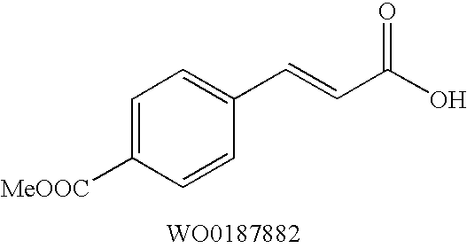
C1=C([MeOOC])C=CC(C=CC(O)=O)=C1
